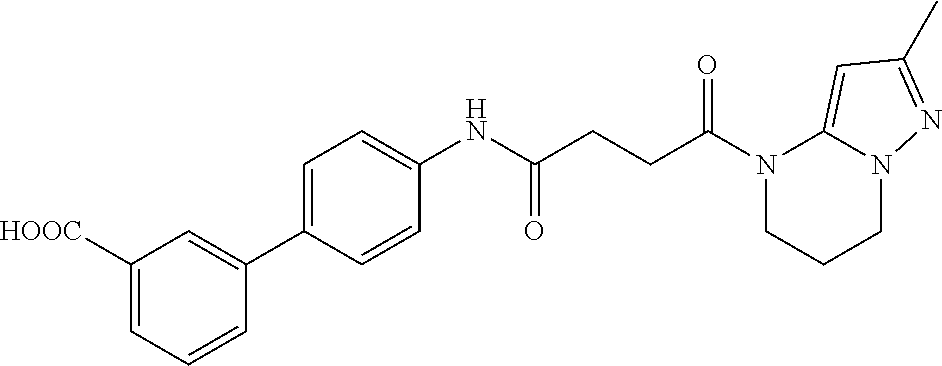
C1(NC(CCC(N2CCCN3C2=CC(C)=N3)=O)=O)=CC=C(C2=CC([HOOC])=CC=C2)C=C1
